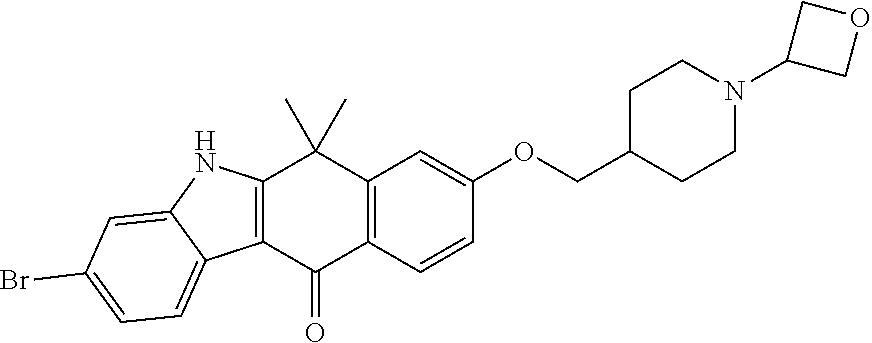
C12=C(C=CC(OCC3CCN(C4COC4)CC3)=C1)C(=O)C1=C(C2(C)C)NC2=CC(Br)=CC=C12
